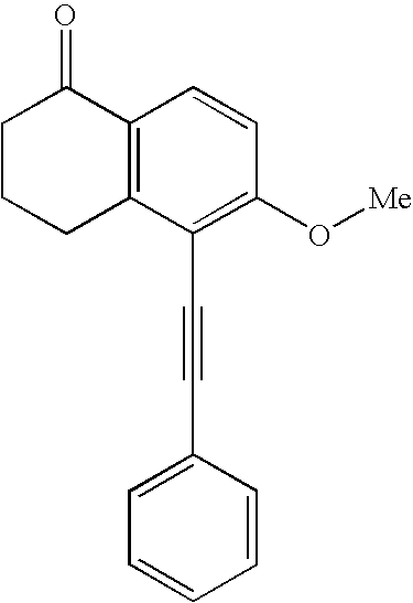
C1C2=C(C(=O)CC1)C=CC(O[Me])=C2C#CC1=CC=CC=C1
